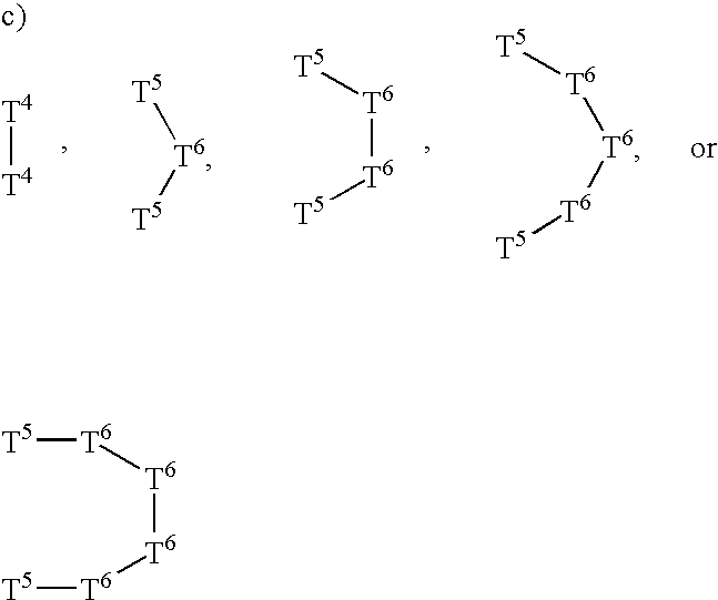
[T4][T4].[T5][T6][T5].[T5][T6][T6][T5].[T5][T6][T6][T6][T5].[T5][T6][T6][T6][T6][T5]
